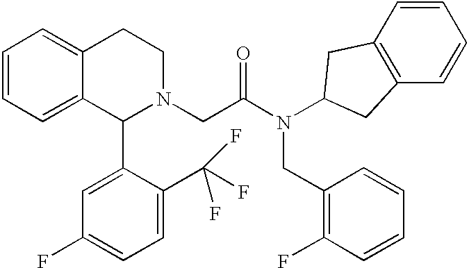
C1=CC=C2C(=C1)CCN(CC(N(C1CC3=C(C=CC=C3)C1)CC1=C(F)C=CC=C1)=O)C2C1=CC(F)=CC=C1C(F)(F)F
